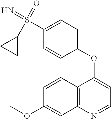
C12=C(N=CC=C1OC1=CC=C(S(=N)(=O)C3CC3)C=C1)C=C(OC)C=C2
